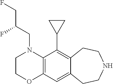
N1(CC(CF)F)C2=C(OCC1)C=C1C(=C2C2CC2)CCNCC1
